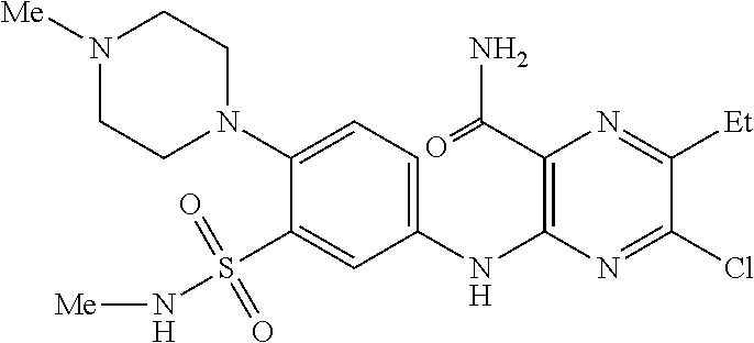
C1(N2CCN([Me])CC2)=CC=C(NC2=C(C(=O)N)N=C([Et])C(Cl)=N2)C=C1S(N[Me])(=O)=O
